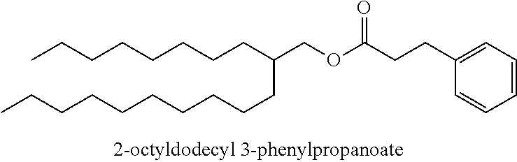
CCCCCCCCC(COC(CCC1=CC=CC=C1)=O)CCCCCCCCCC
